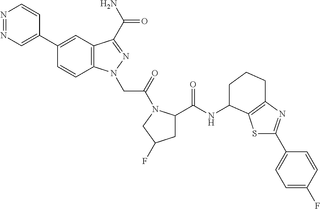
N1=NC=C(C2=CC3=C(C=C2)N(CC(=O)N2C(C(NC4C5=C(N=C(C6=CC=C(F)C=C6)S5)CCC4)=O)CC(F)C2)N=C3C(N)=O)C=C1
